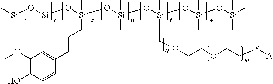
C1(OC)=C(O)C=CC(CCC[Si](O[Si](O[Si](O[Si](O[Si](C)(C)C)(C)C)(C)COCCOCC[Y][A])(C)C)(O[Si](O[Si](C)(C)C)(C)C)C)=C1
